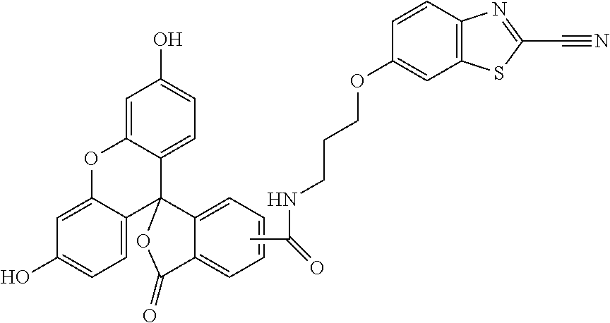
C1=C2C(=CC(O)=C1)OC1=CC(O)=CC=C1C21C2=CC=CC=C2C(=O)O1.CC(=O)NCCCOC1=CC2=C(C=C1)N=C(C#N)S2
